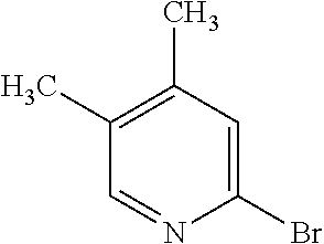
C1(Br)=CC(C)=C(C)C=N1
